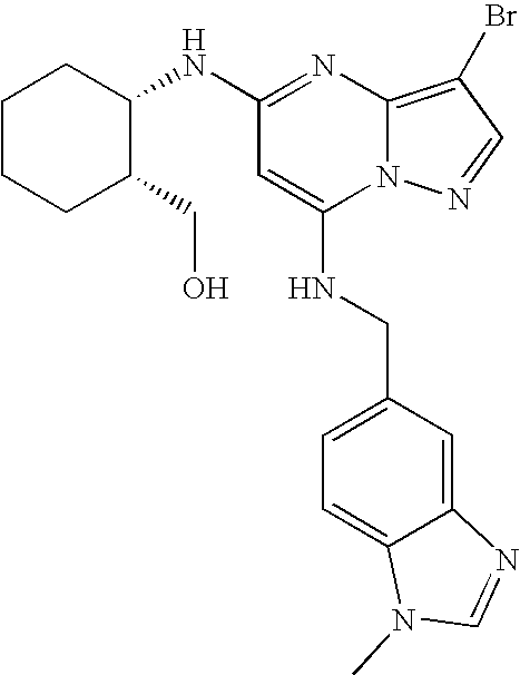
C1(NC2CCCCC2CO)=NC2=C(Br)C=NN2C(NCC2=CC=C3C(=C2)N=CN3C)=C1
